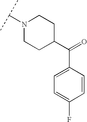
C(N1CCC(C(C2=CC=C(F)C=C2)=O)CC1)(C)C
